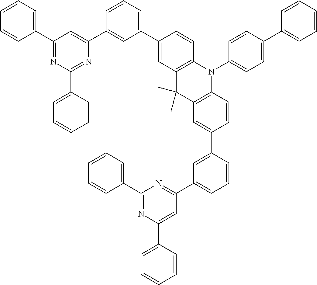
C1(C2=CC(C3=NC(C4=CC=CC=C4)=NC(C4=CC=CC=C4)=C3)=CC=C2)=CC2=C(C=C1)N(C1=CC=C(C3=CC=CC=C3)C=C1)C1=C(C2(C)C)C=C(C2=CC=CC(C3=CC(C4=CC=CC=C4)=NC(C4=CC=CC=C4)=N3)=C2)C=C1
